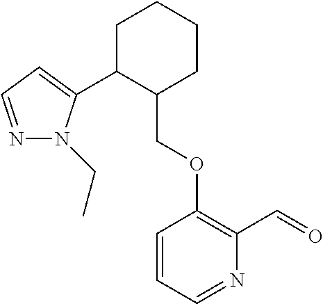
C1C(C2=CC=NN2CC)C(COC2=C(C=O)N=CC=C2)CCC1
